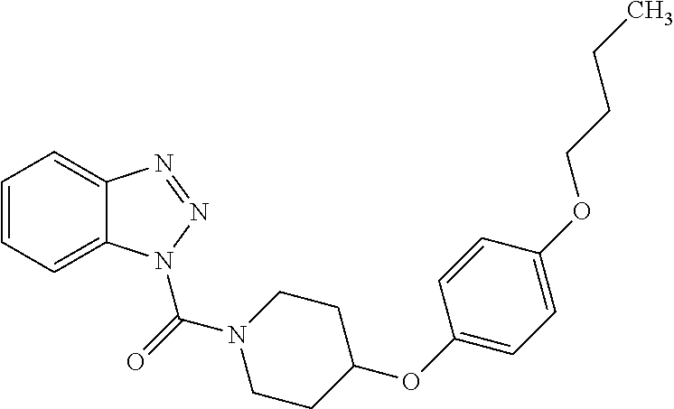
C1=CC=C2C(=C1)N=NN2C(=O)N1CCC(OC2=CC=C(OCCCC)C=C2)CC1
